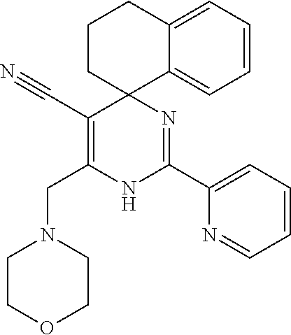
C1CC2(C3=CC=CC=C3C1)C(C#N)=C(CN1CCOCC1)NC(C1=CC=CC=N1)=N2
